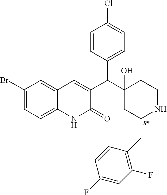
C1(Br)=CC=C2C(=C1)C=C(C(C1(O)CC(CC3=C(F)C=C(F)C=C3)NCC1)C1=CC=C(Cl)C=C1)C(=O)N2.[R*]
